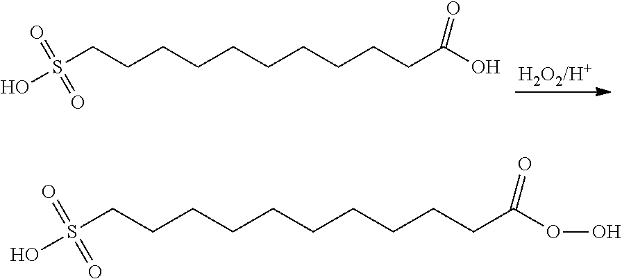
C(CCCCCCCCC(O)=O)CS(O)(=O)=O.C(CCCCCCCCC(OO)=O)CS(O)(=O)=O
